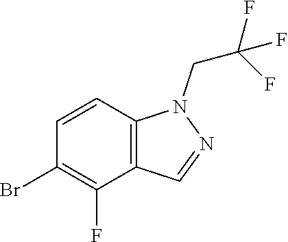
C1=CC2=C(C=NN2CC(F)(F)F)C(F)=C1Br
